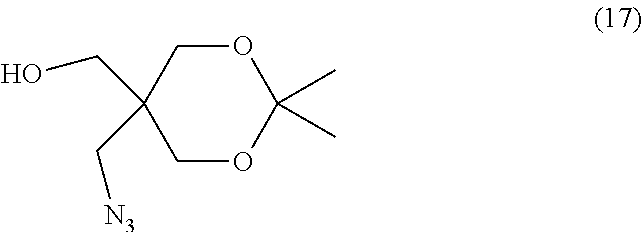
O1CC(CO)(C[N3])COC1(C)C
